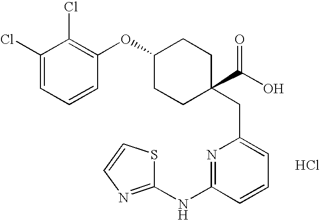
C1(NC2=NC(CC3(C(O)=O)CCC(OC4=C(Cl)C(Cl)=CC=C4)CC3)=CC=C2)=NC=CS1.Cl
